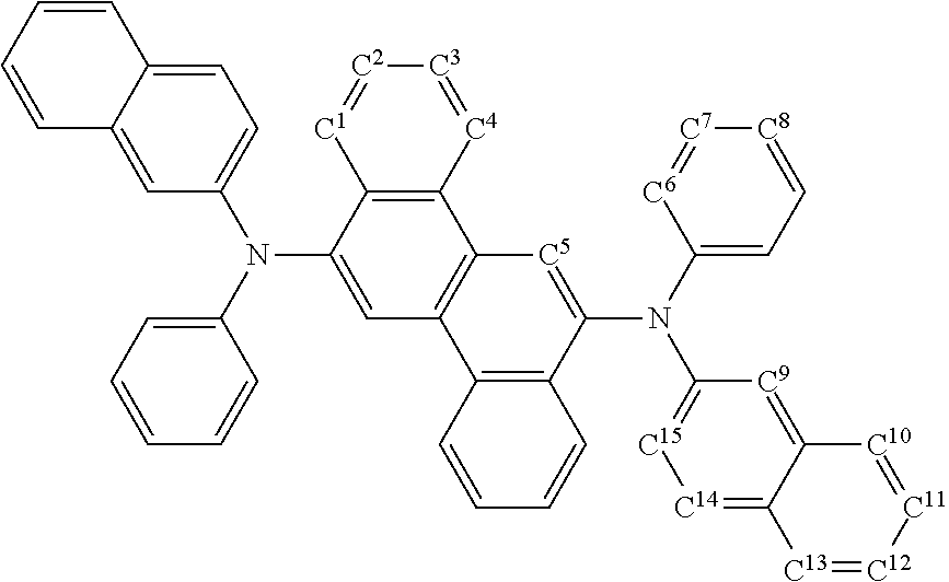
C1=C2C(=CC(N(C3=CC=CC=C3)C3=CC4=C(C5=C3[C1]=[C2][C3]=[C4]5)[C5]=C(N(C3=CC=[C8][C7]=[C6]3)C3=[C15][C14]=C5C(=[C9]3)[C10]=[C11][C12]=[C13]5)C3=C4C=CC=C3)=C1)C=CC=C2
